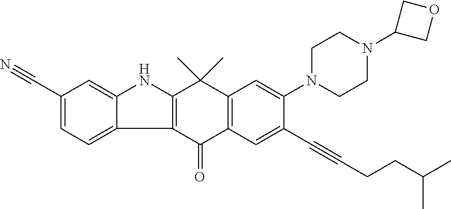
C12=C(C(=O)C3=C(C1(C)C)C=C(N1CCN(C4COC4)CC1)C(C#CCCC(C)C)=C3)C1=CC=C(C#N)C=C1N2
